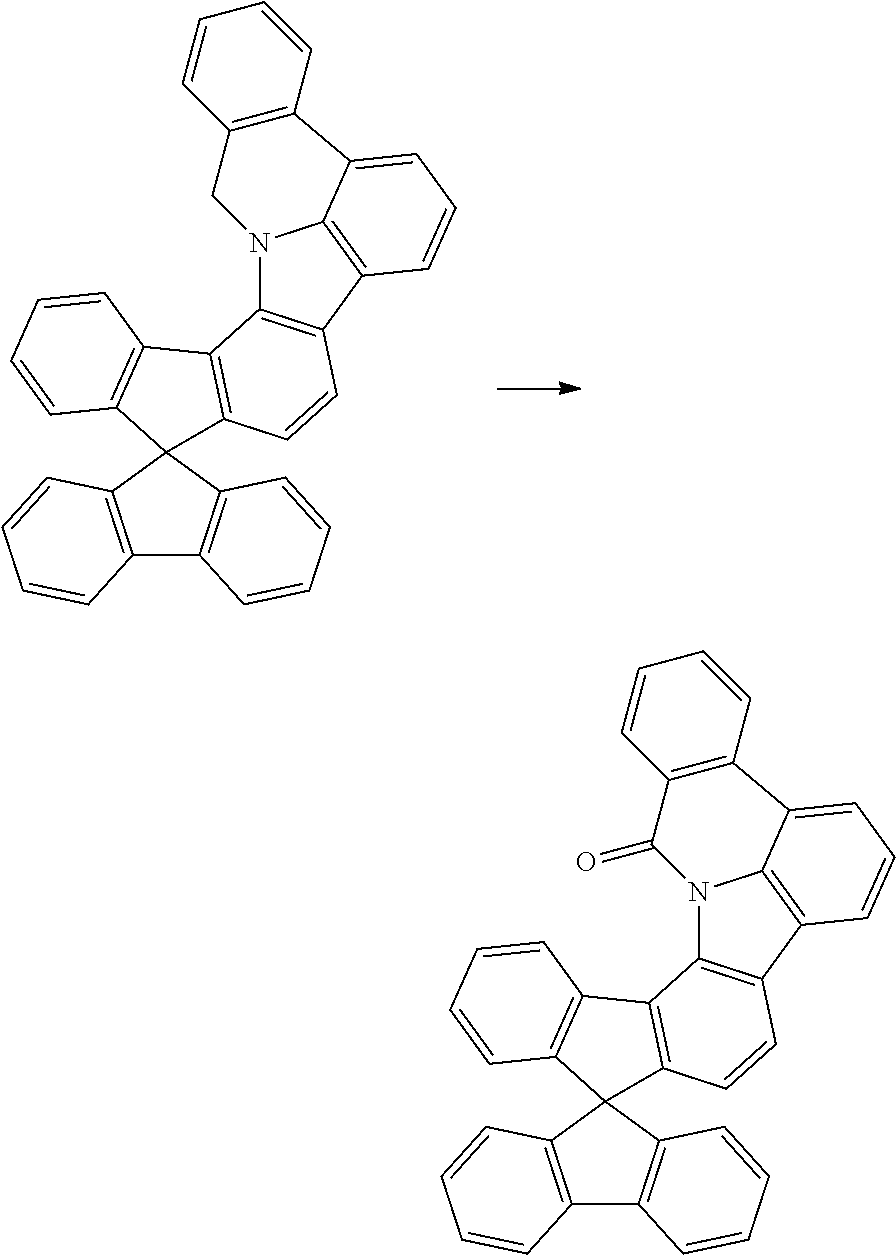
C12=C(C3(C4=C1C=CC=C4)C1=C(C4=C3C=CC=C4)C3=C(C=C1)C1=C4N3CC3=C(C4=CC=C1)C=CC=C3)C=CC=C2.C12=C(C3(C4=C1C=CC=C4)C1=C(C4=C3C=CC=C4)C3=C(C=C1)C1=C4N3C(=O)C3=C(C4=CC=C1)C=CC=C3)C=CC=C2
